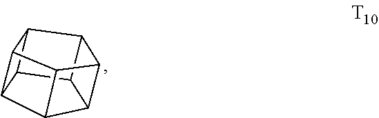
C12C3C4C1C1C5C4C3C5C21
